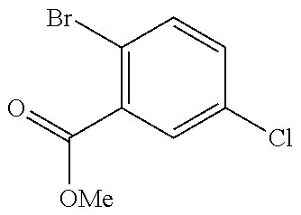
C1(Br)=C(C(=O)[OMe])C=C(Cl)C=C1
